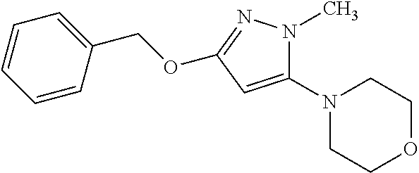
C1(N2CCOCC2)=CC(OCC2=CC=CC=C2)=NN1C
